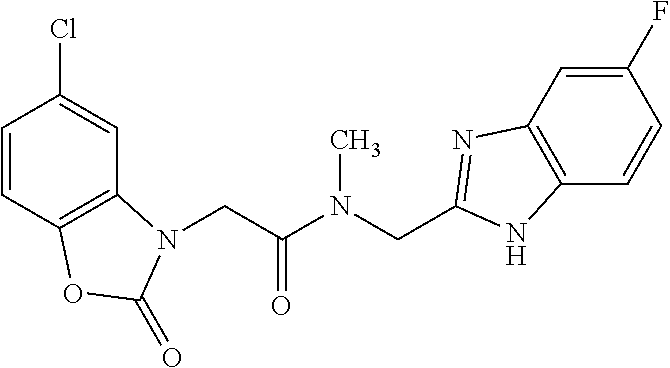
C1=CC2=C(C=C1Cl)N(CC(N(CC1=NC3=C(C=CC(F)=C3)N1)C)=O)C(=O)O2
